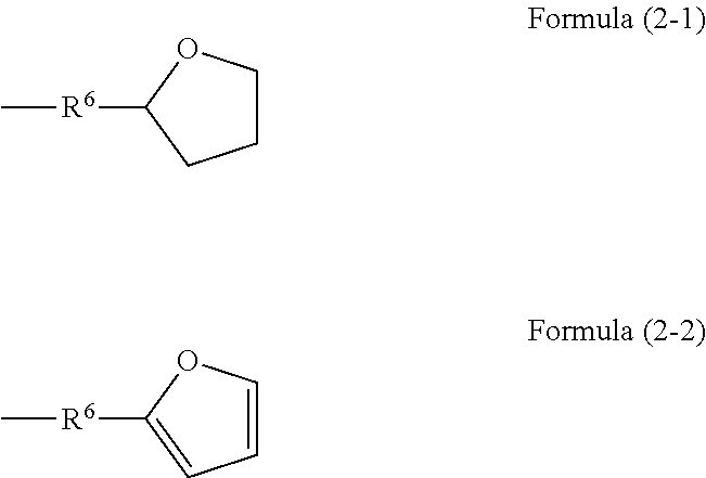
C1COC([R6]C)C1.C1=COC([R6]C)=C1
